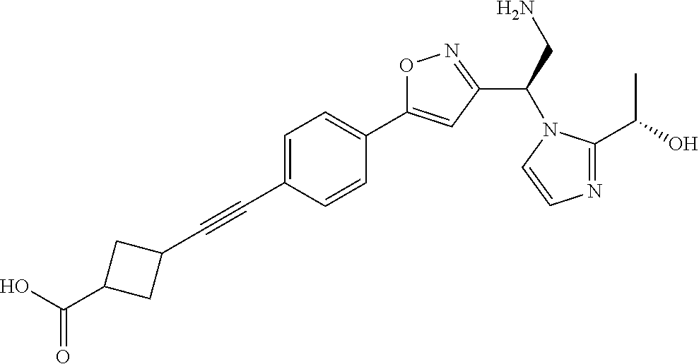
C1=C(C#CC2CC(C(O)=O)C2)C=CC(C2=CC(C(N3C(C(O)C)=NC=C3)CN)=NO2)=C1
